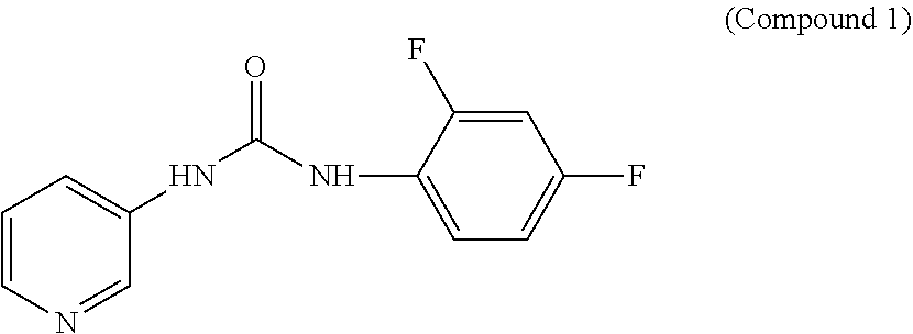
C1=CN=CC(NC(NC2=CC=C(F)C=C2F)=O)=C1
